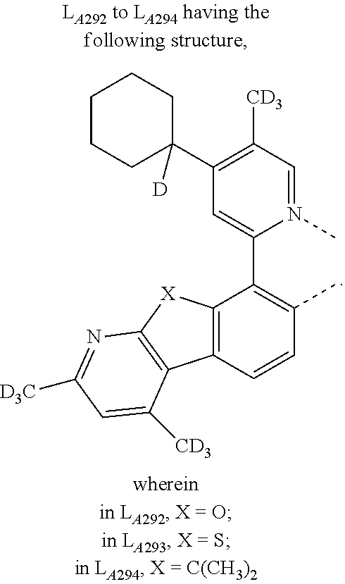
C1([CD3])=C(C2([D])CCCCC2)C=C(C2=C(C)C=CC3=C2[X]C2=C3C([CD3])=CC([D3C])=N2)N(C)=C1
